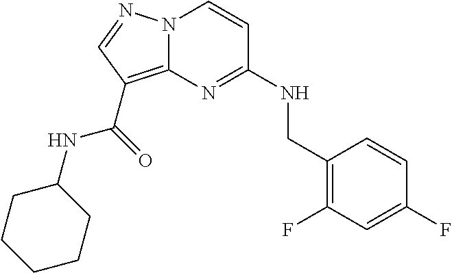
C1(F)=CC(F)=C(CNC2=NC3=C(C(NC4CCCCC4)=O)C=NN3C=C2)C=C1
